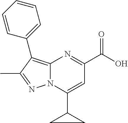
C1(C(O)=O)=NC2=C(C3=CC=CC=C3)C(C)=NN2C(C2CC2)=C1
